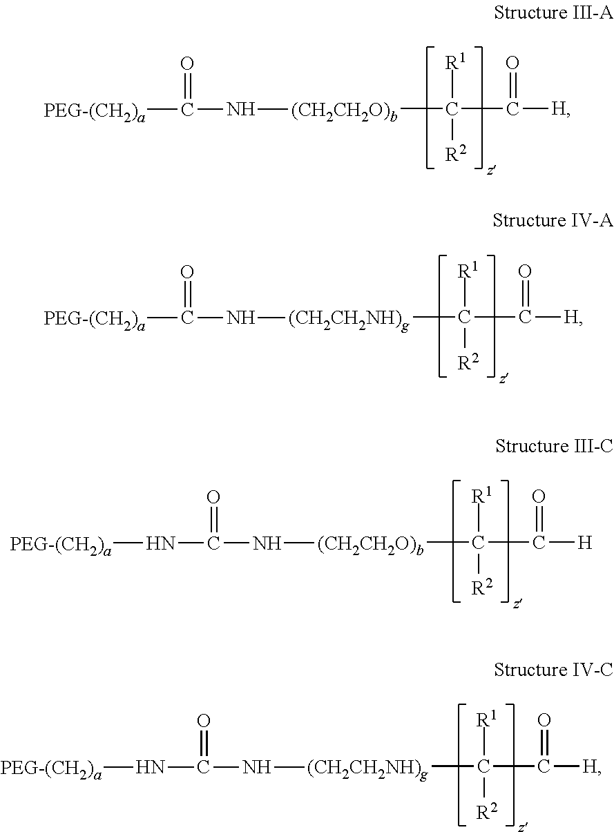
[(CH2CH2O)b](C([R1])([R2])C(=O)[H])NC(=O)[PEG-(CH2)a].[(CH2CH2NH)g](C([R1])([R2])C(=O)[H])NC(=O)[PEG-(CH2)a].[(CH2CH2O)b](C([R1])([R2])C(=O)[H])NC(=O)N[PEG-(CH2)a].[(CH2CH2NH)g](C([R1])([R2])C(=O)[H])NC(=O)N[PEG-(CH2)a]
